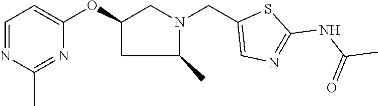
C1=NC(C)=NC(OC2CC(C)N(CC3=CN=C(NC(C)=O)S3)C2)=C1
